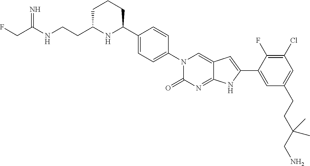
C(C(NCCC1NC(C2=CC=C(N3C(=O)N=C4C(=C3)C=C(C3=CC(CCC(CN)(C)C)=CC(Cl)=C3F)N4)C=C2)CCC1)=N)F
